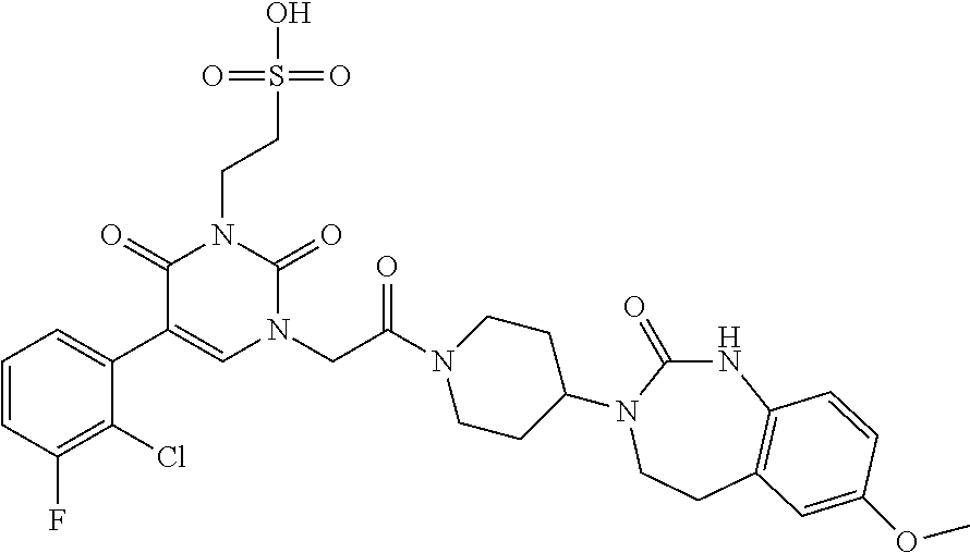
N1(C(CN2C=C(C3=CC=CC(F)=C3Cl)C(=O)N(CCS(O)(=O)=O)C2=O)=O)CCC(N2C(=O)NC3=C(CC2)C=C(OC)C=C3)CC1
